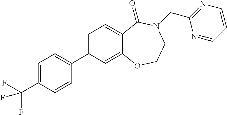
C1=C(C2=CC=C(C(F)(F)F)C=C2)C=C2C(=C1)C(=O)N(CC1=NC=CC=N1)CCO2
